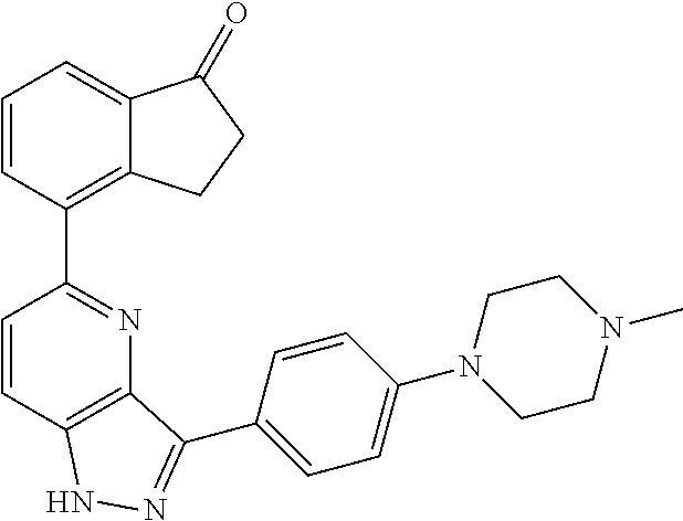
C1=CC2=C(N=C1C1=C3C(=CC=C1)C(=O)CC3)C(C1=CC=C(N3CCN(C)CC3)C=C1)=NN2
